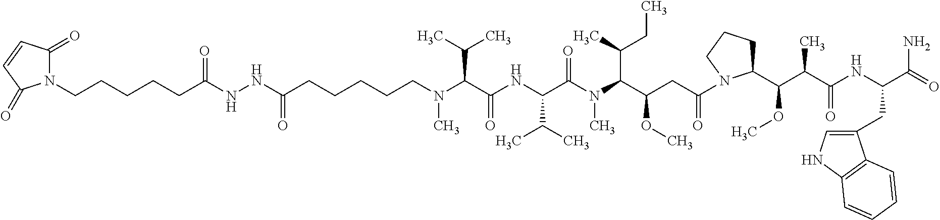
N1(CCCCCC(NNC(CCCCCN(C(C(=O)NC(C(N(C(C(CC(=O)N2C(C(C(C(NC(C(=O)N)CC3=CNC4=C3C=CC=C4)=O)C)OC)CCC2)OC)C(C)CC)C)=O)C(C)C)C(C)C)C)=O)=O)C(=O)C=CC1=O
